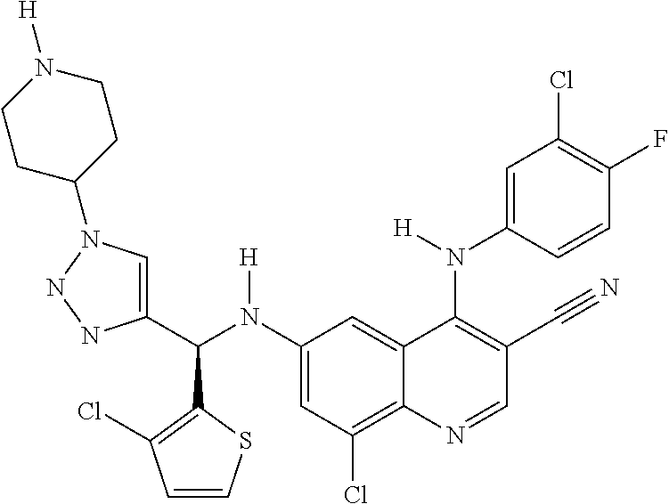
C1(N(C(C2=CN(C3CCN([H])CC3)NN2)C2=C(Cl)C=CS2)[H])=CC(Cl)=C2C(=C1)C(N(C1=CC(Cl)=C(F)C=C1)[H])=C(C#N)C=N2
